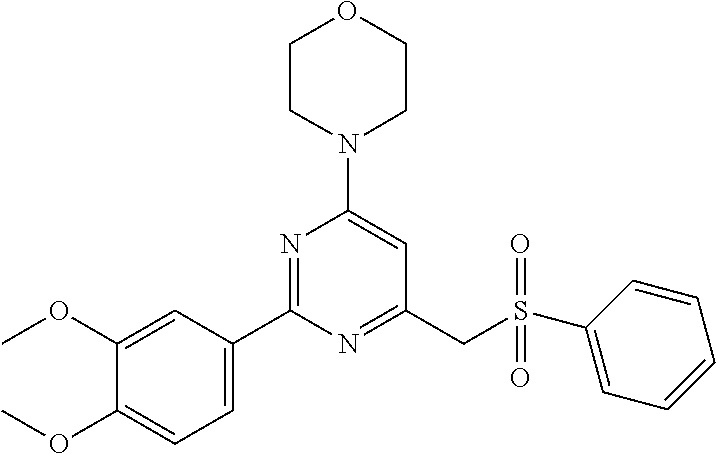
C1=C(C2=NC(N3CCOCC3)=CC(CS(C3=CC=CC=C3)(=O)=O)=N2)C=C(OC)C(OC)=C1
